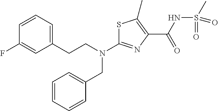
N(C1=NC(C(NS(C)(=O)=O)=O)=C(C)S1)(CC1=CC=CC=C1)CCC1=CC=CC(F)=C1
